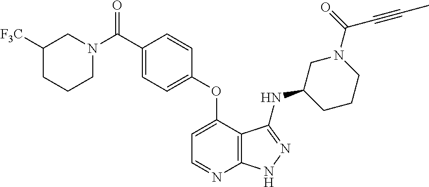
N1(C(=O)C2=CC=C(OC3=CC=NC4=C3C(NC3CCCN(C(C#CC)=O)C3)=NN4)C=C2)CC([F3C])CCC1
